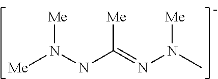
[Me]N(NC(=NN(C)[Me])[Me])[Me]
